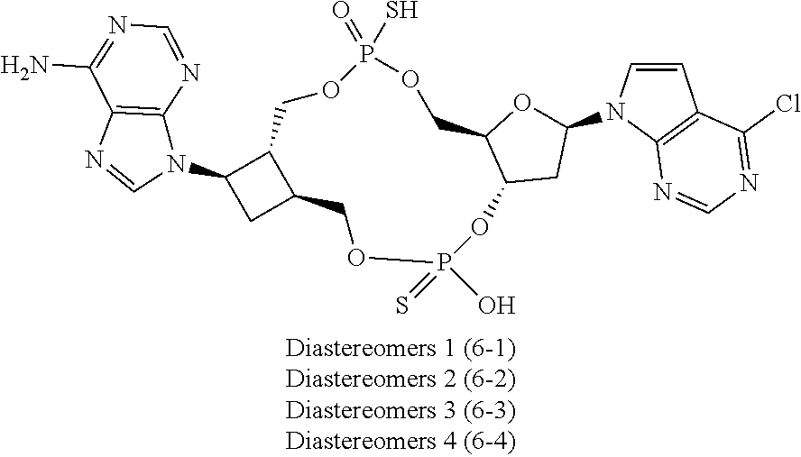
C1=CN(C2OC3C(C2)OP(=S)(O)OCC2C(COP(=O)(S)OC3)C(N3C4=C(N=C3)C(N)=NC=N4)C2)C2=C1C(Cl)=NC=N2
